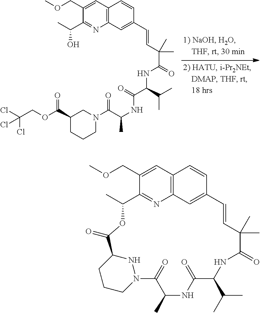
C1(C(OCC(Cl)(Cl)Cl)=O)CCCN(C(C(NC(=O)C(C(C)C)NC(=O)C(C=CC2=CC3=C(C=C2)C=C(COC)C(C(O)C)=N3)(C)C)C)=O)C1.C12=C3C=C(COC)C(=N1)C(C)OC(=O)C1NN(C(=O)C(C)NC(=O)C(C(C)C)NC(=O)C(C)(C)C=CC(=C2)C=C3)CCC1
